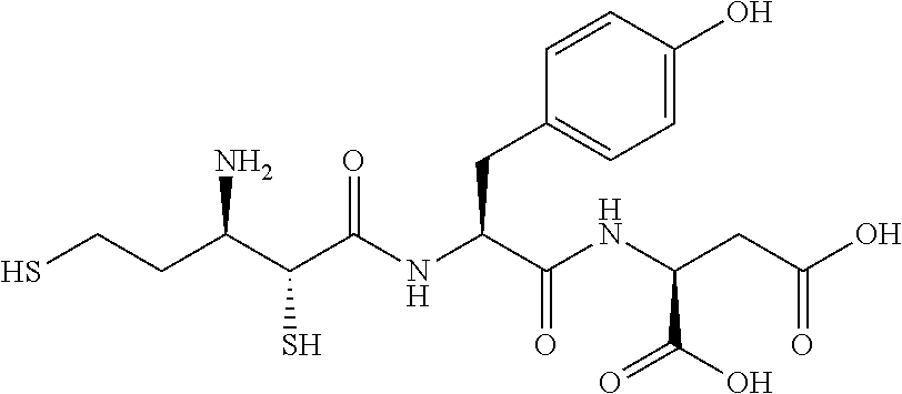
SCCC(C(C(NC(C(NC(CC(O)=O)C(O)=O)=O)CC1=CC=C(O)C=C1)=O)S)N
